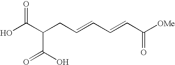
OC(C(CC=CC=CC([OMe])=O)C(=O)O)=O
